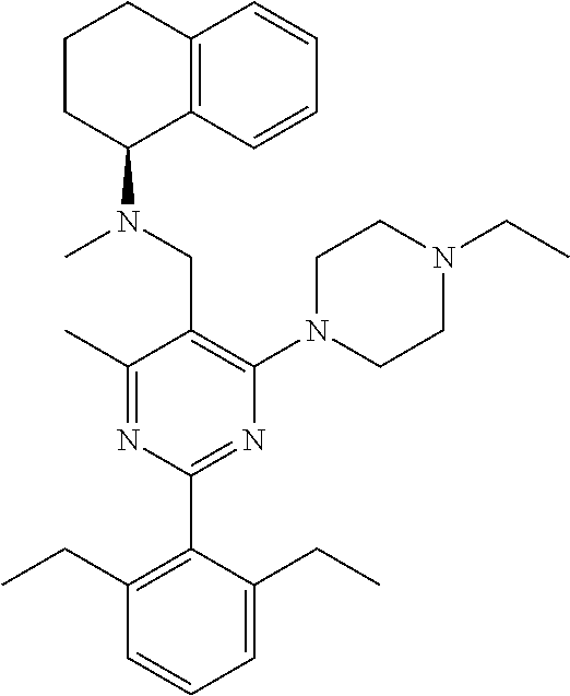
C1(C)=NC(C2=C(CC)C=CC=C2CC)=NC(N2CCN(CC)CC2)=C1CN(C)C1C2=C(CCC1)C=CC=C2
